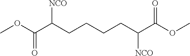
O(C)C(C(CCCCC(C(=O)OC)[NCO])[NCO])=O
